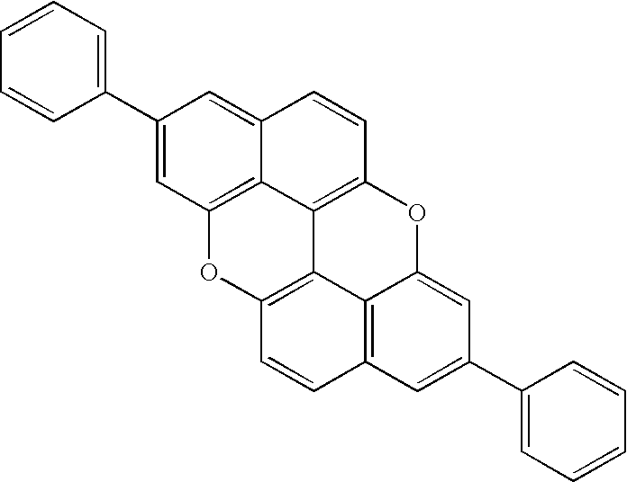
C1=CC(C2=CC3=C4C(=C2)C=CC2=C4C4=C(O3)C=CC3=C4C(=CC(C4=CC=CC=C4)=C3)O2)=CC=C1
